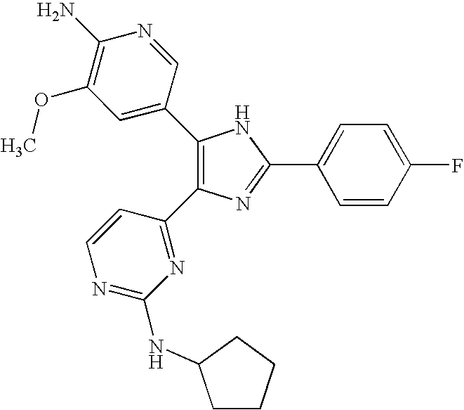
C1(C2=CC(OC)=C(N)N=C2)=C(C2=NC(NC3CCCC3)=NC=C2)N=C(C2=CC=C(F)C=C2)N1
